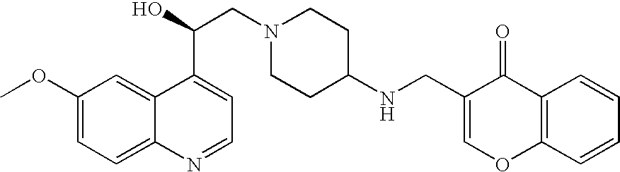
C1(OC)=CC=C2C(=C1)C(C(O)CN1CCC(NCC3=COC4=C(C=CC=C4)C3=O)CC1)=CC=N2
